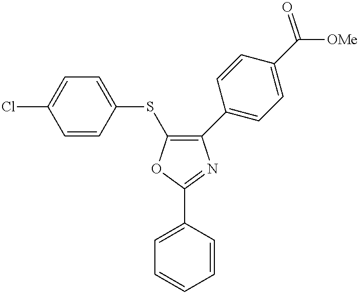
C1=CC=CC(C2=NC(C3=CC=C(C([OMe])=O)C=C3)=C(SC3=CC=C(Cl)C=C3)O2)=C1
